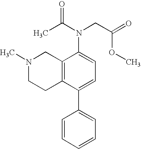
N1(C)CCC2=C(C1)C(N(C(C)=O)CC(=O)OC)=CC=C2C1=CC=CC=C1
